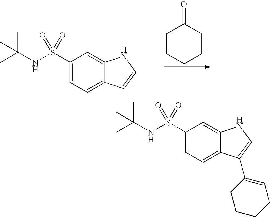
C1CCCCC1=O.C1(S(NC(C)(C)C)(=O)=O)=CC=C2C(=C1)NC=C2.C1(S(NC(C)(C)C)(=O)=O)=CC=C2C(=C1)NC=C2C1=CCCCC1
